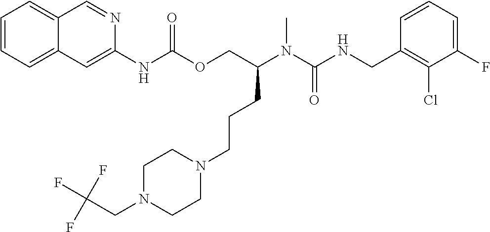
C1=CC(CNC(N(C)C(COC(NC2=CC3=CC=CC=C3C=N2)=O)CCCN2CCN(CC(F)(F)F)CC2)=O)=C(Cl)C(F)=C1
